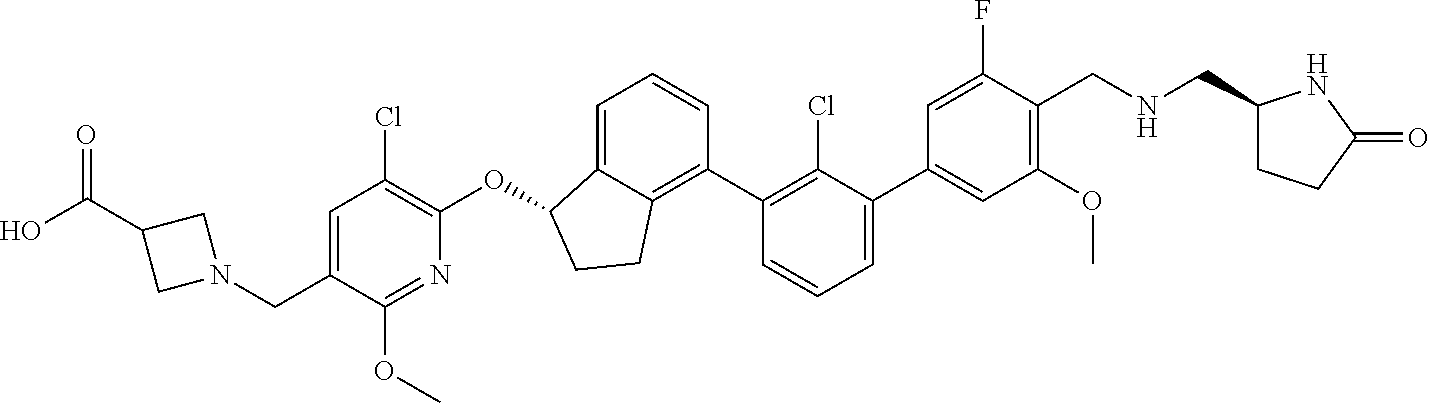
O(C1C2=CC=CC(C3=C(Cl)C(C4=CC(OC)=C(CNCC5CCC(=O)N5)C(F)=C4)=CC=C3)=C2CC1)C1=C(Cl)C=C(CN2CC(C(O)=O)C2)C(OC)=N1
